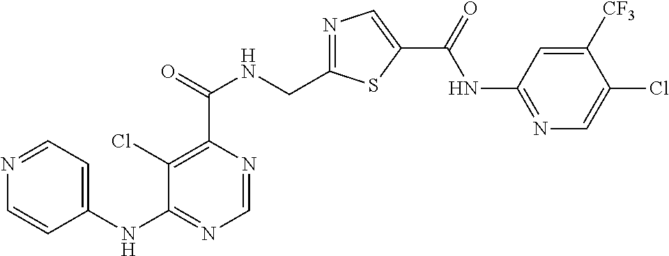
C1=NC(C(=O)NCC2=NC=C(C(=O)NC3=NC=C(Cl)C([CF3])=C3)S2)=C(Cl)C(NC2=CC=NC=C2)=N1
